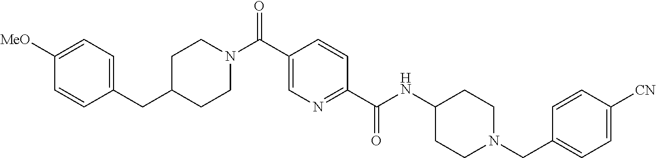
C1(CC2=CC=C([MeO])C=C2)CCN(C(C2=CN=C(C(NC3CCN(CC4=CC=C([CN])C=C4)CC3)=O)C=C2)=O)CC1
